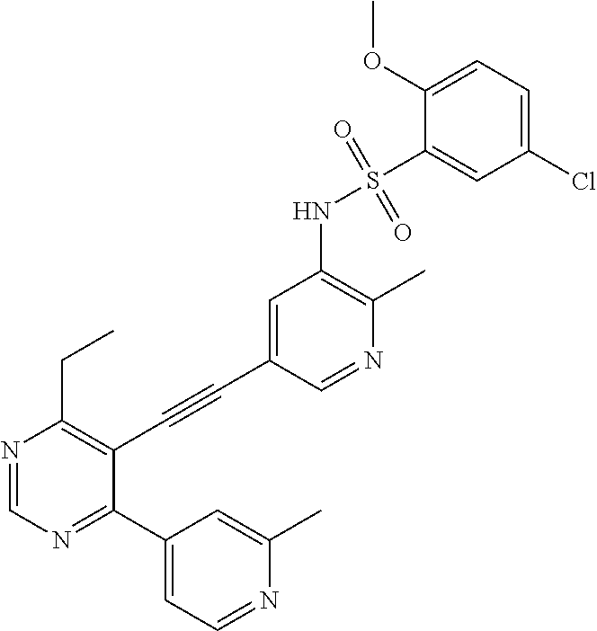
N1=CC(C#CC2=C(CC)N=CN=C2C2=CC=NC(C)=C2)=CC(NS(=O)(C2=CC(Cl)=CC=C2OC)=O)=C1C
